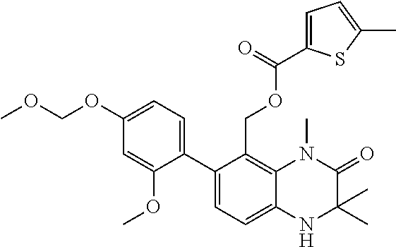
C1(C2=CC=C(OCOC)C=C2OC)=CC=C2C(=C1COC(=O)C1=CC=C(C)S1)N(C)C(=O)C(C)(C)N2
